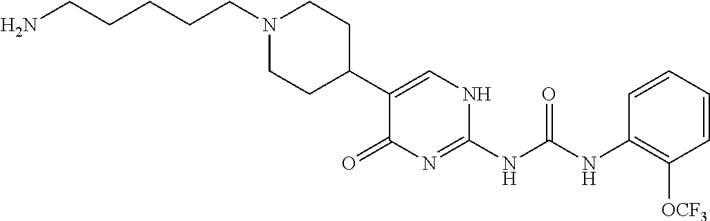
C1(C2=CNC(NC(NC3=C([OCF3])C=CC=C3)=O)=NC2=O)CCN(CCCCCN)CC1
